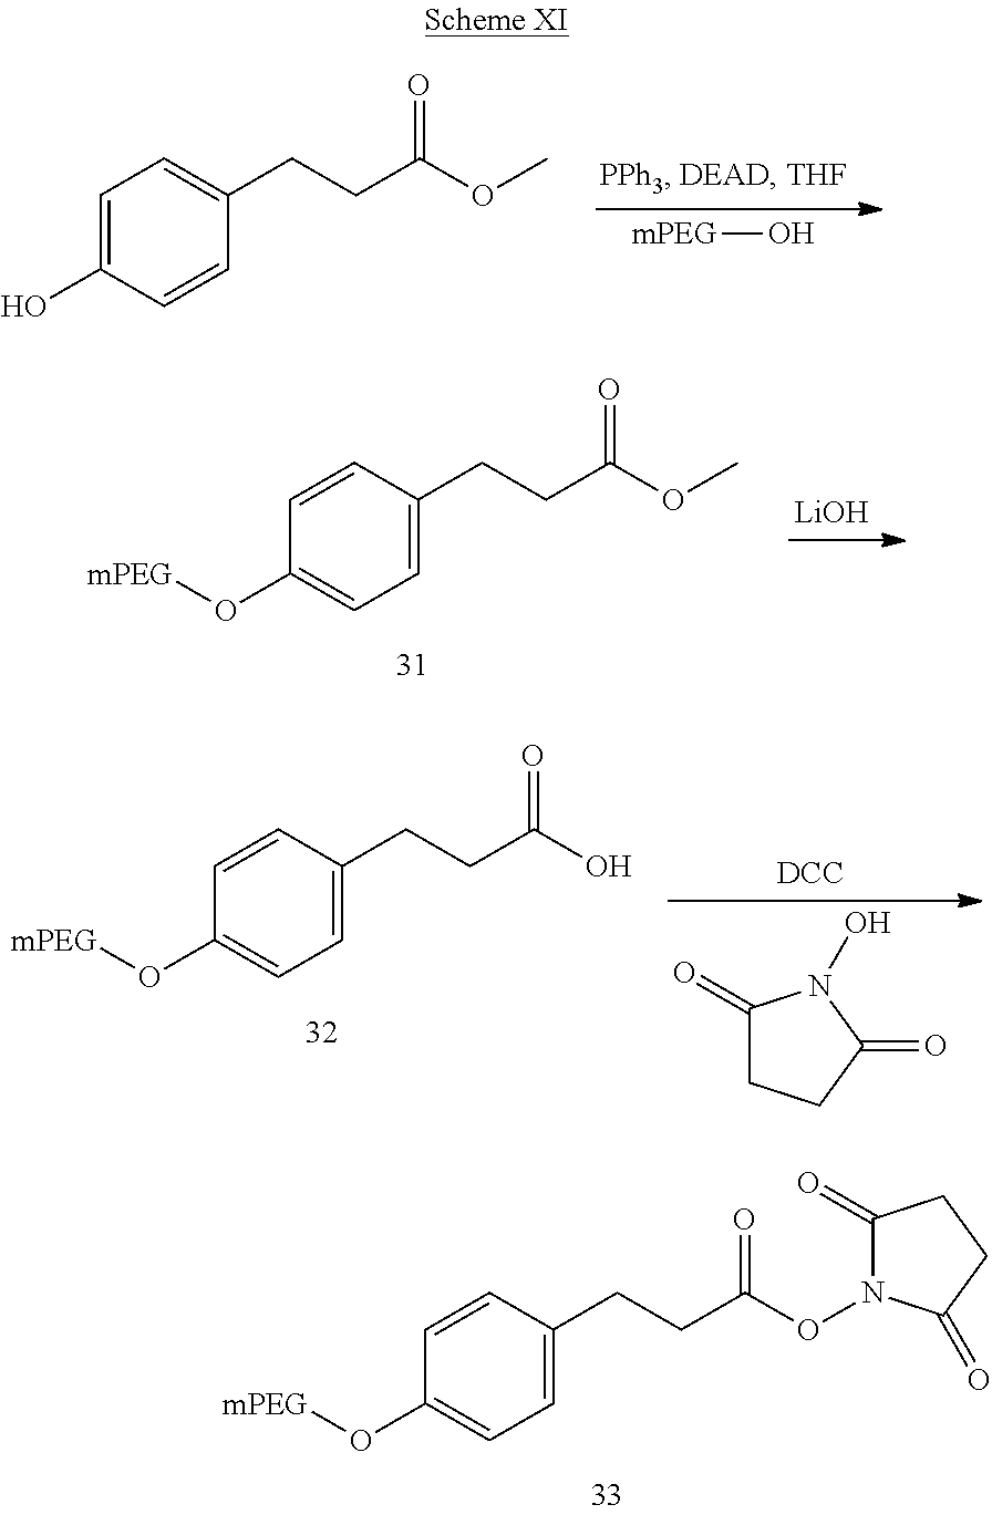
[mPEG]O.C1=C(O)C=CC(CCC(=O)OC)=C1.C1=CC(CCC(=O)OC)=CC=C1O[mPEG].[LiOH].[DCC].C1(=O)CCC(=O)N1O.C1=CC(CCC(=O)O)=CC=C1O[mPEG].C1=CC(CCC(=O)ON2C(=O)CCC2=O)=CC=C1O[mPEG]
